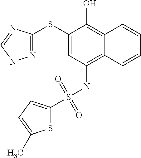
N1=C(SC2=CC(NS(C3=CC=C(C)S3)(=O)=O)=C3C(=C2O)C=CC=C3)N=CN1
